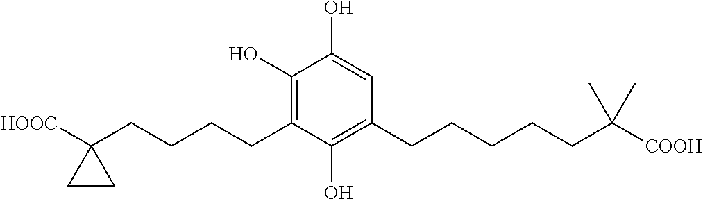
C1(O)=C(CCCCC2([HOOC])CC2)C(O)=C(CCCCCC([COOH])(C)C)C=C1O
